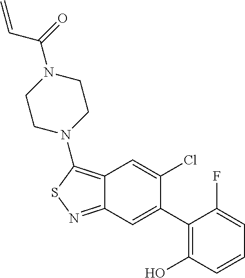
C12=C(N3CCN(C(=O)C=C)CC3)SN=C1C=C(C1=C(O)C=CC=C1F)C(Cl)=C2
